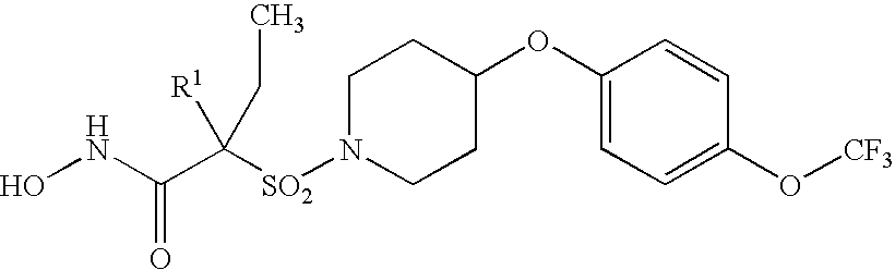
C1(OC2CCN([SO2]C(C(NO)=O)([R1])CC)CC2)=CC=C(O[CF3])C=C1
